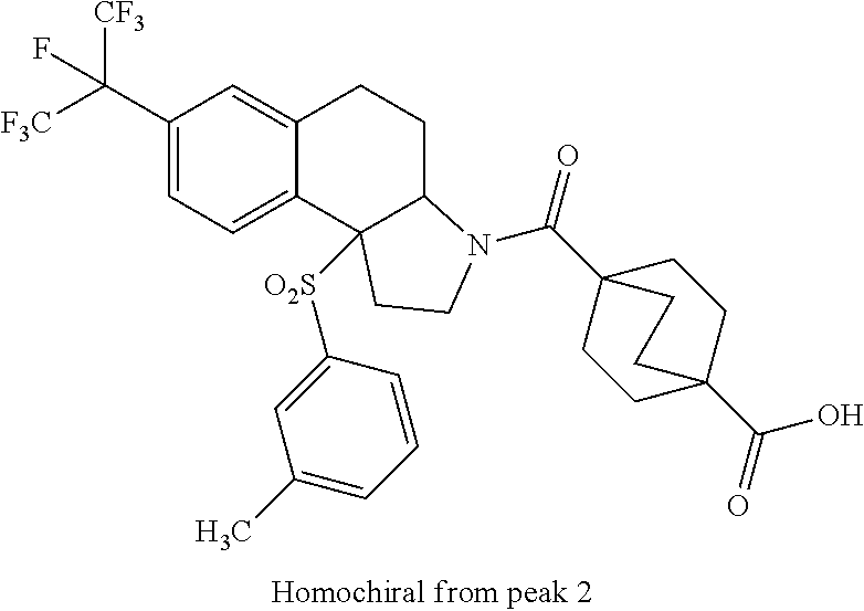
[F3C]C(C1=CC=C2C(=C1)CCC1C2([O2S]C2=CC(C)=CC=C2)CCN1C(C12CCC(C(=O)O)(CC1)CC2)=O)([CF3])F
